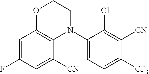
C1=C(F)C=C([CN])C2=C1OCCN2C1=CC=C([CF3])C([CN])=C1Cl
